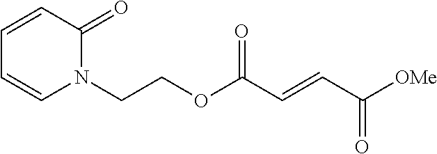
[OMe]C(C=CC(OCCN1C(=O)C=CC=C1)=O)=O
